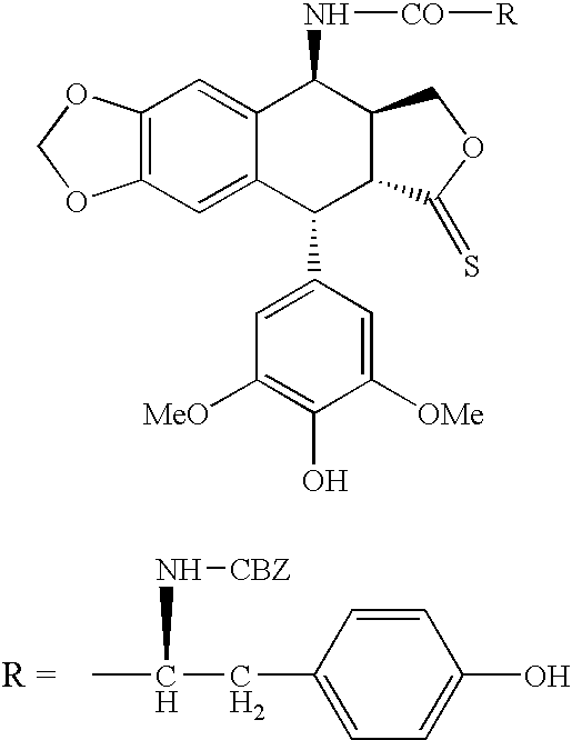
C12=C(C=C3C(=C1)C(N[CO][R])C1C(C3C3=CC([MeO])=C(O)C([OMe])=C3)C(=S)OC1)OCO2.CC(CC1=CC=C(O)C=C1)N[CBZ]
